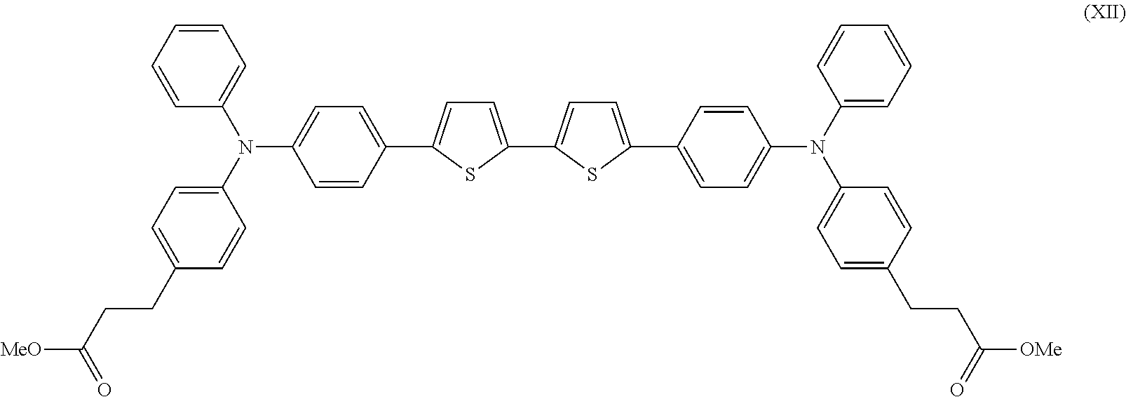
C1=CC(N(C2=CC=C(CCC([MeO])=O)C=C2)C2=CC=CC=C2)=CC=C1C1=CC=C(C2=CC=C(C3=CC=C(N(C4=CC=CC=C4)C4=CC=C(CCC([OMe])=O)C=C4)C=C3)S2)S1
